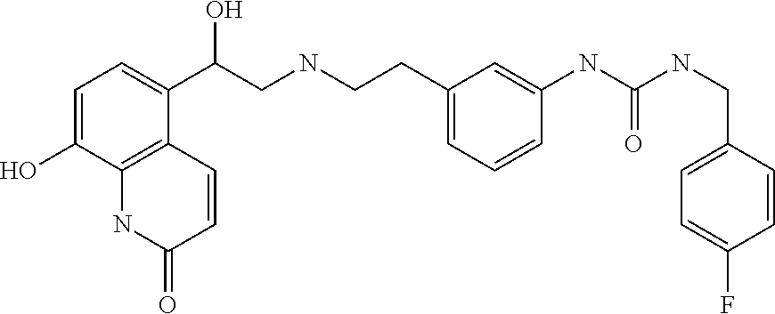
C1=C(O)C2=C(C(C(CNCCC3=CC=CC(NC(NCC4=CC=C(F)C=C4)=O)=C3)O)=C1)C=CC(=O)N2
